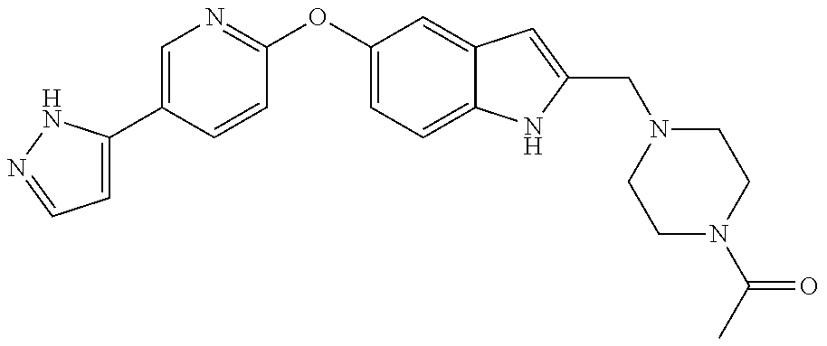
C1=C(C2=CN=C(OC3=CC=C4C(=C3)C=C(CN3CCN(C(C)=O)CC3)N4)C=C2)NN=C1
